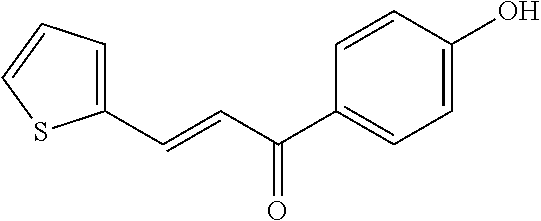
C1(C=CC(C2=CC=C(O)C=C2)=O)=CC=CS1
